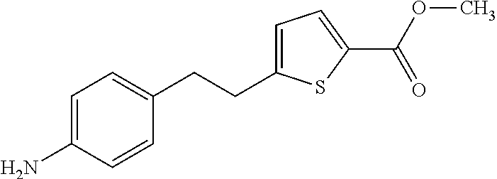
C1=C(N)C=CC(CCC2=CC=C(C(OC)=O)S2)=C1
